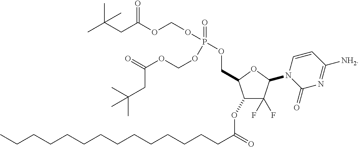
C1(OC(=O)CCCCCCCCCCCCCC)C(F)(F)C(N2C(=O)N=C([NH2])C=C2)OC1COP(OCOC(=O)CC(C)(C)C)(=O)OCOC(CC(C)(C)C)=O
